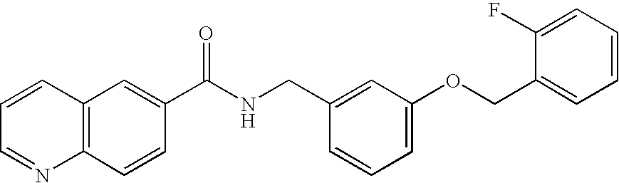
C1=CC=NC2=C1C=C(C(NCC1=CC(OCC3=CC=CC=C3F)=CC=C1)=O)C=C2
